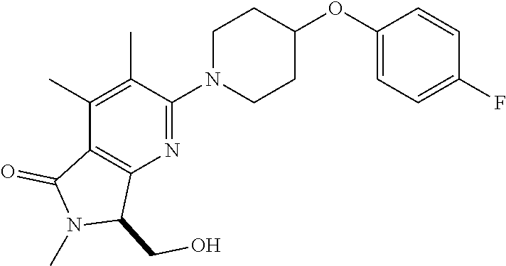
C1(C)=C(C)C(N2CCC(OC3=CC=C(F)C=C3)CC2)=NC2=C1C(=O)N(C)C2CO
